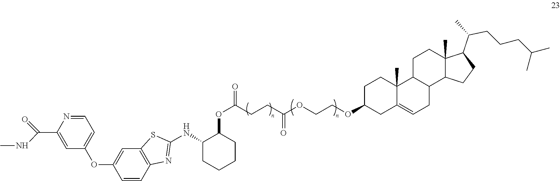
CNC(=O)C1=CC(OC2=CC3=C(C=C2)N=C(NC2CCCCC2OC(=O)CCC(OCCOC2CC4=CCC5C(C4(C)CC2)CCC2(C)C5CCC2C(C)CCCC(C)C)=O)S3)=CC=N1
